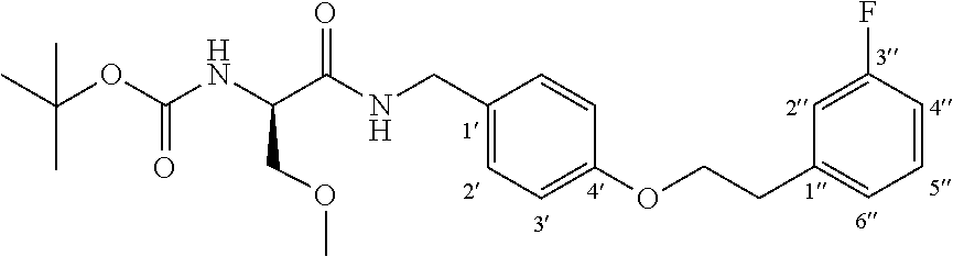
C1(CNC(C(NC(OC(C)(C)C)=O)COC)=O)=CC=C(OCCC2=CC=CC(F)=C2)C=C1
